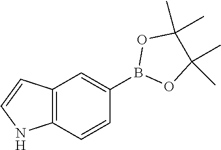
C12=C(C=CC(B3OC(C)(C)C(C)(C)O3)=C1)NC=C2
